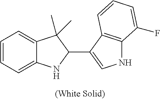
C12=CC=CC=C1NC(C1=CNC3=C1C=CC=C3F)C2(C)C
